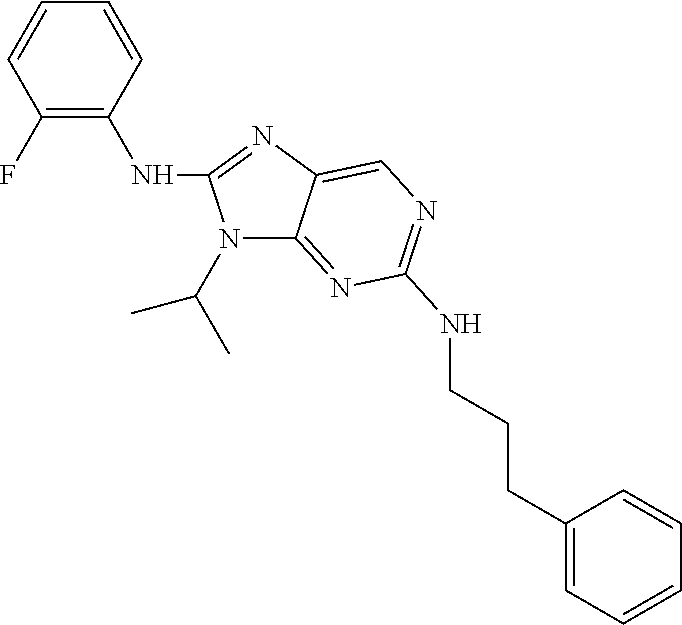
C12=NC(NCCCC3=CC=CC=C3)=NC=C1N=C(NC1=C(F)C=CC=C1)N2C(C)C
